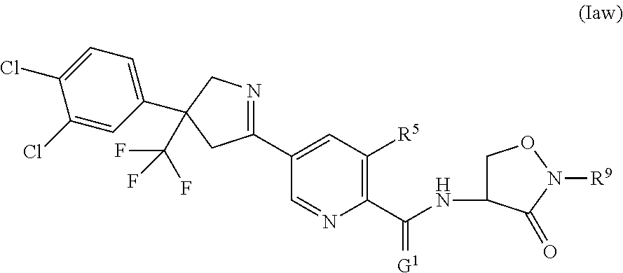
C1(C2=CC([R5])=C(C(=[G1])NC3CON([R9])C3=O)N=C2)=NCC(C2=CC=C(Cl)C(Cl)=C2)(C(F)(F)F)C1
